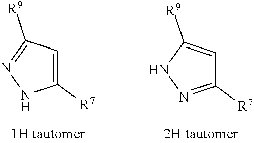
C1([R7])=CC([R9])=NN1.C1([R7])=NNC([R9])=C1
